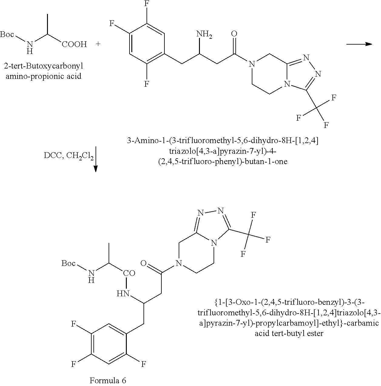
[Boc]NC([COOH])C.C1(F)=CC(F)=C(CC(CC(N2CCN3C(=NN=C3C(F)(F)F)C2)=O)N)C=C1F.C1(F)=C(F)C=C(F)C(CC(CC(N2CC3=NN=C(C(F)(F)F)N3CC2)=O)N[CO]C(N[Boc])C)=C1
